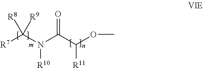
N([R10])(C([R7])([R9])[R8])C(C(OC)[R11])=O
